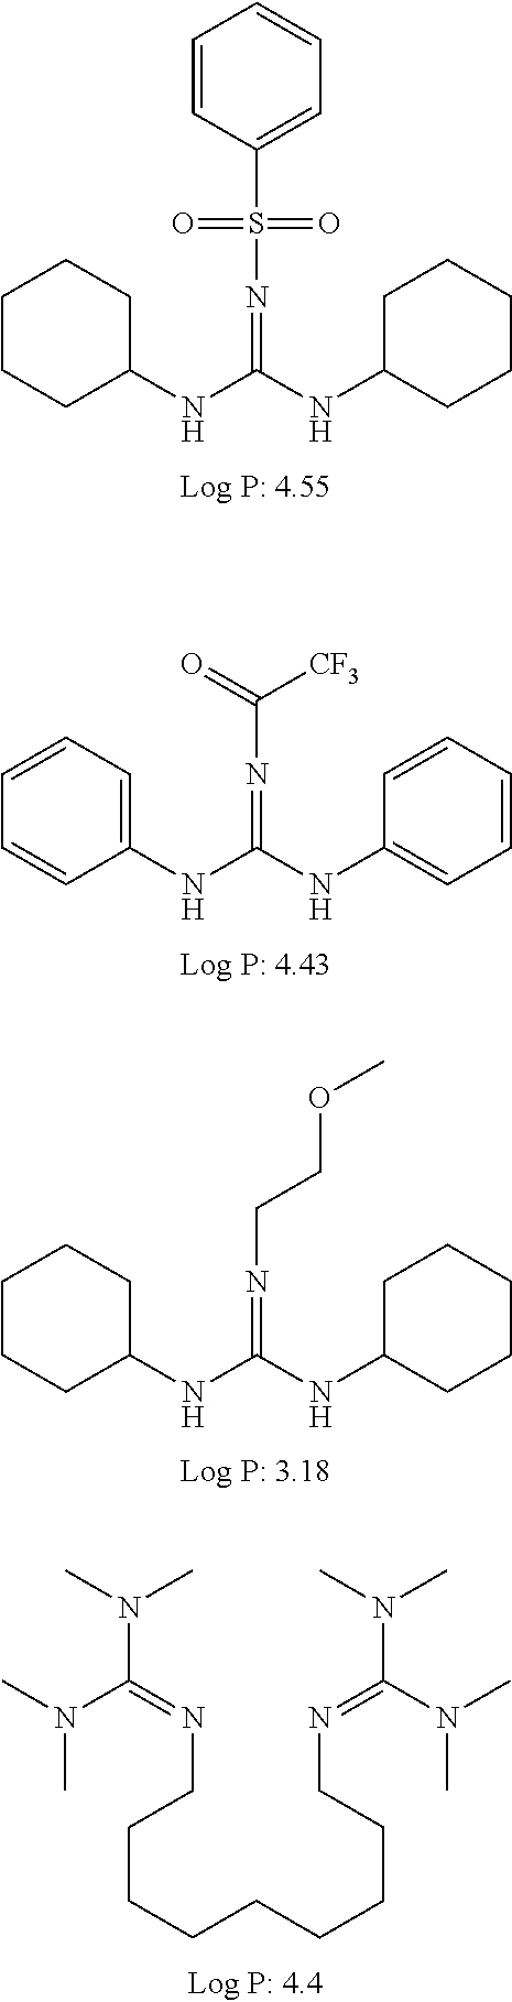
N(C(NC1CCCCC1)=NS(C1=CC=CC=C1)(=O)=O)C1CCCCC1.N(C(NC1=CC=CC=C1)=NC([CF3])=O)C1=CC=CC=C1.N(C(NC1CCCCC1)=NCCOC)C1CCCCC1.C(CCCCCCCN=C(N(C)C)N(C)C)CN=C(N(C)C)N(C)C
